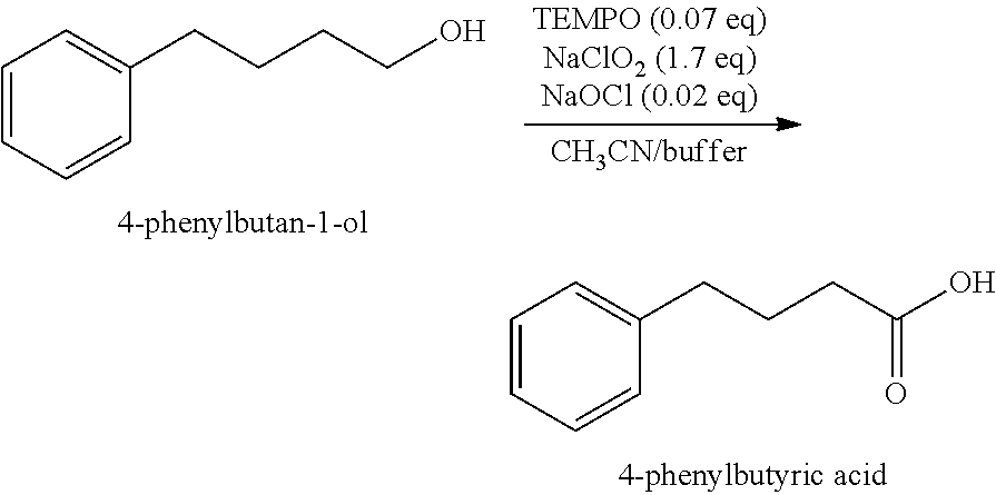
C1=CC=CC(CCCC(O)=O)=C1.C1=CC=CC(CCCCO)=C1
